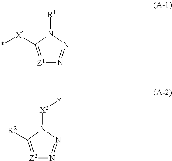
[Z1]1=C([X1]*)N([R1])N=N1.[Z2]1=C([R2])N([X2]*)N=N1
